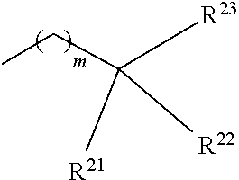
C(C([R21])([R23])[R22])C
